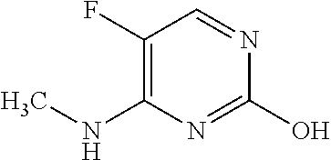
C1(F)=C(NC)N=C(O)N=C1
